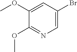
C1=C(Br)C=C(OC)C(OC)=N1
